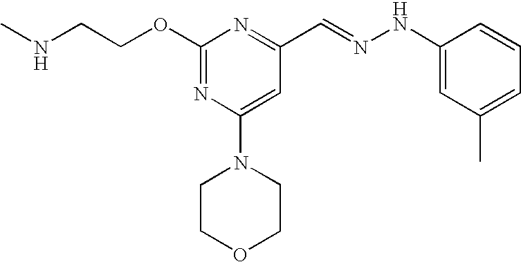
C(COC1=NC(N2CCOCC2)=CC(C=NNC2=CC(C)=CC=C2)=N1)NC
